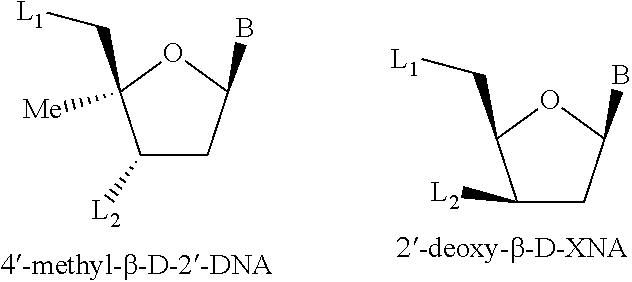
C1([L2])CC(B)OC1(C[L1])[Me].C1([L2])CC(B)OC1C[L1]
